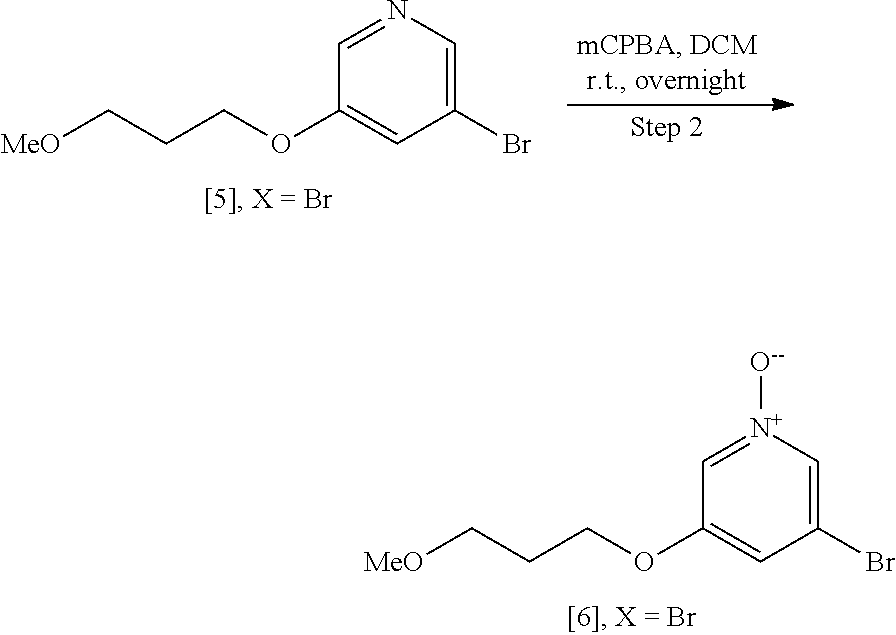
C1=[N+]([O-2])C=C(Br)C=C1OCCC[MeO].C1=NC=C(Br)C=C1OCCC[MeO]
